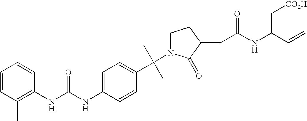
C1(C(C)(C)N2CCC(CC(NC(C=C)C[CO2H])=O)C2=O)=CC=C(NC(NC2=C(C)C=CC=C2)=O)C=C1
